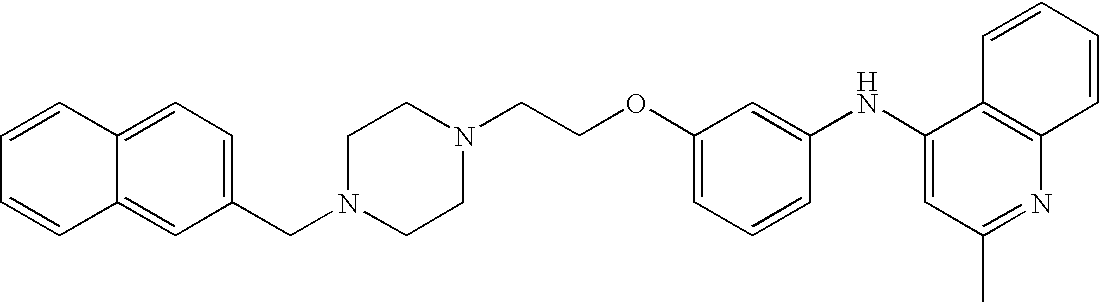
C1(NC2=CC(C)=NC3=C2C=CC=C3)=CC(OCCN2CCN(CC3=CC=C4C(=C3)C=CC=C4)CC2)=CC=C1
